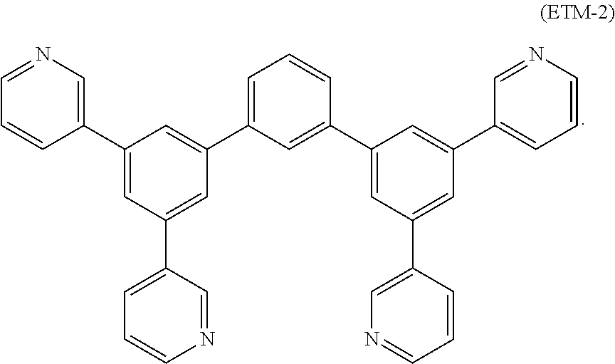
C1=C(C2=CC(C3=CN=CC=C3)=CC(C3=CC=CN=C3)=C2)C=C(C2=CC(C3=CN=CC=C3)=CC(C3=CC=CN=C3)=C2)C=C1
